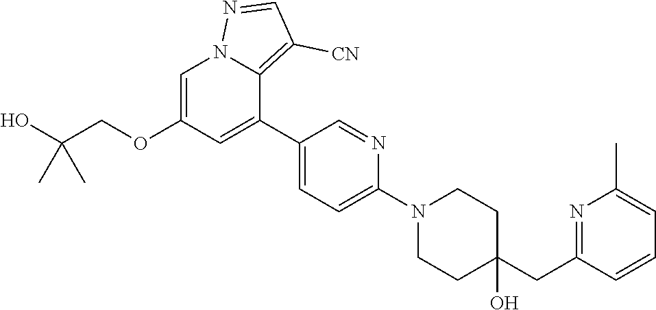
C1=C(OCC(O)(C)C)C=C(C2=CC=C(N3CCC(CC4=NC(C)=CC=C4)(O)CC3)N=C2)C2=C([CN])C=NN12
